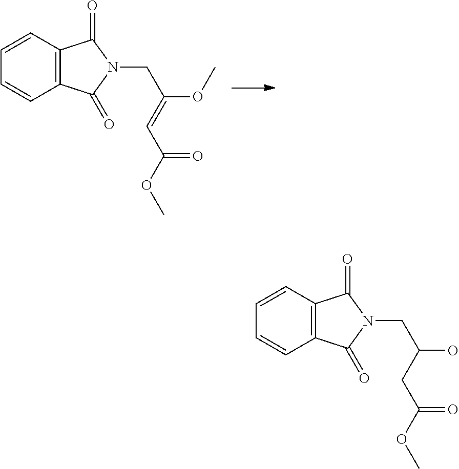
C12=C(C=CC=C1)C(=O)N(CC(=CC(OC)=O)OC)C2=O.C12=C(C=CC=C1)C(=O)N(CC(CC(OC)=O)O)C2=O
